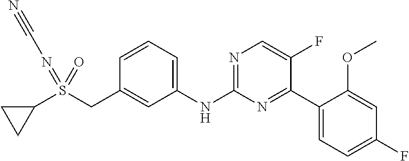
C1=CC(CS(C2CC2)(=NC#N)=O)=CC(NC2=NC=C(F)C(C3=CC=C(F)C=C3OC)=N2)=C1
